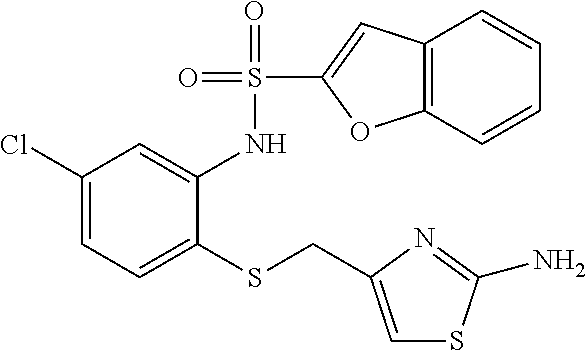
C1(Cl)=CC=C(SCC2=CSC(N)=N2)C(NS(=O)(=O)C2=CC3=C(O2)C=CC=C3)=C1
